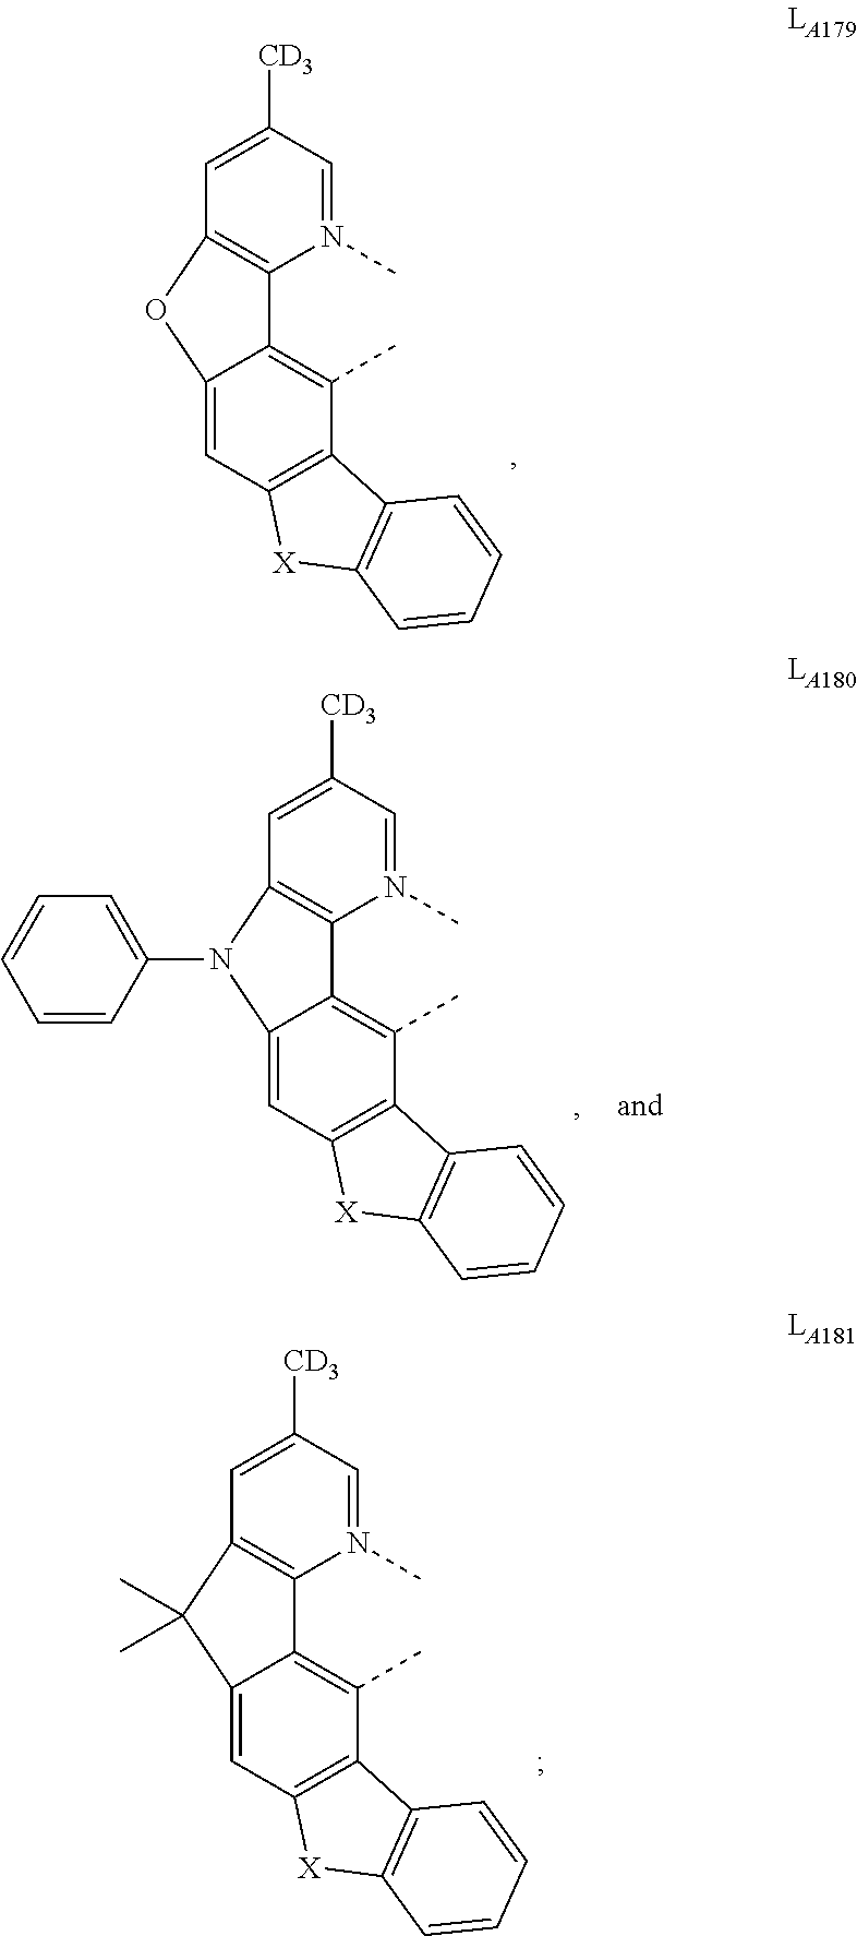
C1([CD3])=CC2=C(N(C)=C1)C1=C(C)C3=C(C=C1O2)[X]C1=C3C=CC=C1.C1([CD3])=CC2=C(N(C)=C1)C1=C(C)C3=C(C=C1C2(C)C)[X]C1=C3C=CC=C1.C1([CD3])=CC2=C(N(C)=C1)C1=C(C)C3=C(C=C1N2C1=CC=CC=C1)[X]C1=C3C=CC=C1
